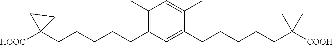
C1=C(C)C(CCCCCC(C)(C)[COOH])=CC(CCCCCC2([HOOC])CC2)=C1C
